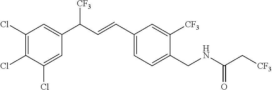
C1(CNC(=O)C[CF3])=CC=C(C=CC(C2=CC(Cl)=C(Cl)C(Cl)=C2)[CF3])C=C1[CF3]
